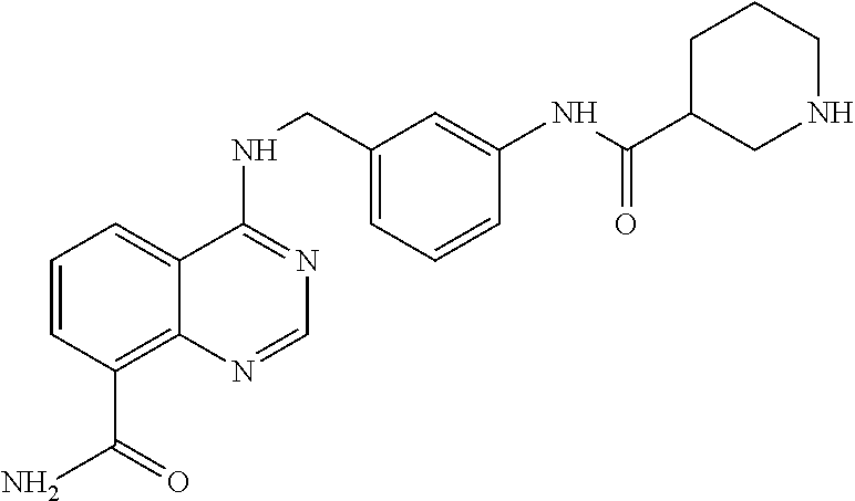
C1=CC(C(N)=O)=C2C(=C1)C(NCC1=CC=CC(NC(=O)C3CNCCC3)=C1)=NC=N2
